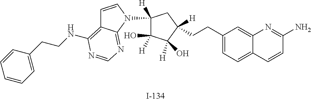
C(CC1=CC=C2C(=C1)N=C(N)C=C2)C1([H])C([H])(O)C([H])(O)C(N2C=CC3=C(NCCC4=CC=CC=C4)N=CN=C23)([H])C1
